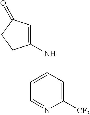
C1=C(NC2=CC=NC([CF3])=C2)CCC1=O
